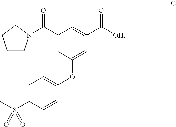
O=S(C1=CC=C(OC2=CC(C([OH])=O)=CC(C(=O)N3CCCC3)=C2)C=C1)(C)=O
